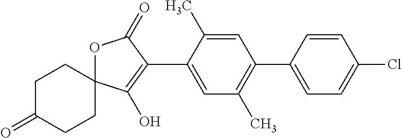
C1C(=O)CCC2(C1)OC(=O)C(C1=CC(C)=C(C3=CC=C(Cl)C=C3)C=C1C)=C2O
